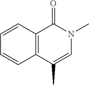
C12=C(C(C)=CN(C)C1=O)C=CC=C2
